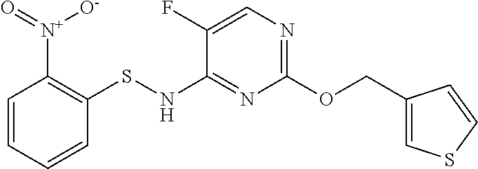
C1=CC=CC(SNC2=NC(OCC3=CSC=C3)=NC=C2F)=C1[N+](=O)[O-]
